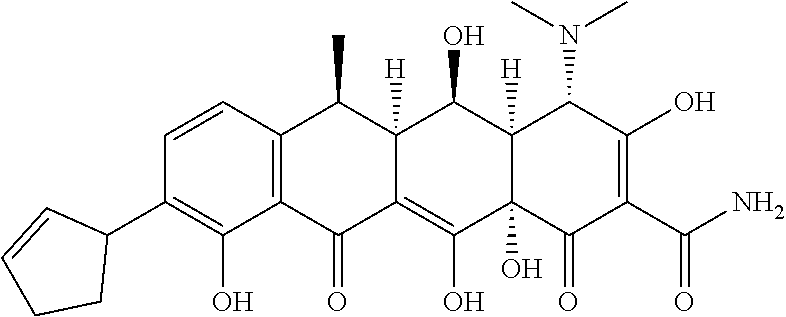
C1=CC2=C(C(O)=C1C1C=CCC1)C(=O)C1=C(O)C3(O)C([H])(C(O)C1([H])C2C)C(N(C)C)C(O)=C(C(N)=O)C3=O
